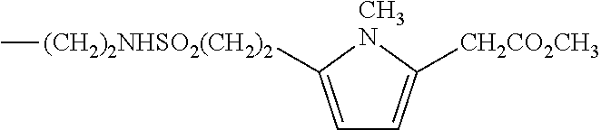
C1=C([(CH2)2NHSO2(CH2)2]C)[CH3N]C([CH2CO2CH3])=C1
